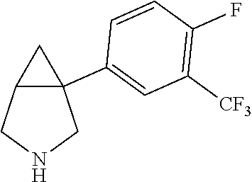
C12(C3=CC([CF3])=C(F)C=C3)C(CNC1)C2
